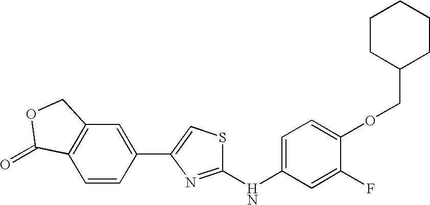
C1(NC2=CC=C(OCC3CCCCC3)C(F)=C2)=NC(C2=CC3=C(C=C2)C(=O)OC3)=CS1
